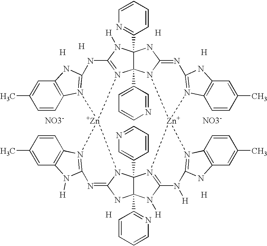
C1=CN=C(C23C4(C5=CC=CN=C5)N5C(=NC6=N(C7=C(C=C(C)C=C7)N6)[Zn]56N5=C(N([H])C7(C8=NC=CC=C8)C5(C5=CN=CC=C5)N5C(=NC8=N(C9=C(C=C(C)C=C9)N8[H])[Zn]58N4=C(N2[H])NC2=N8C4=C(C=C(C)C=C4)N2)N7)N([H])C2=N6C4=C(C=C(C)C=C4)N2)N3)C=C1.[H].[H].[H].[H].[H].[H]
